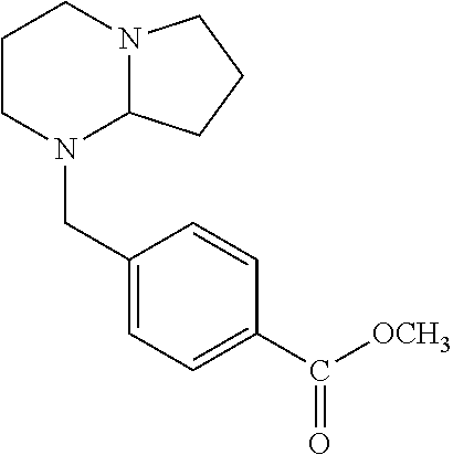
C1CN(CC2=CC=C(C([OCH3])=O)C=C2)C2N(C1)CCC2
